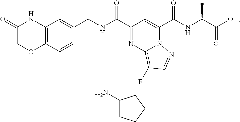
C12=C(C=CC(CNC(C3=NC4=C(F)C=NN4C(C(NC(C([OH])=O)C)=O)=C3)=O)=C1)OCC(=O)N2.C1(N)CCCC1
